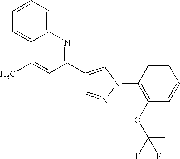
C1(C2=NC3=CC=CC=C3C(C)=C2)=CN(C2=C(OC(F)(F)F)C=CC=C2)N=C1
